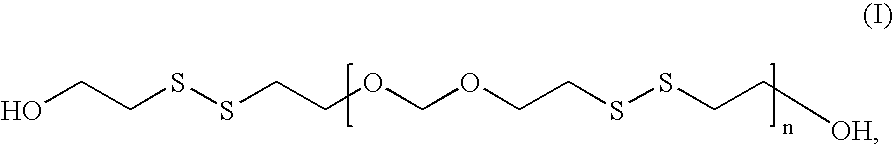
OCCSSCCOCOCCSSCC[OH]
